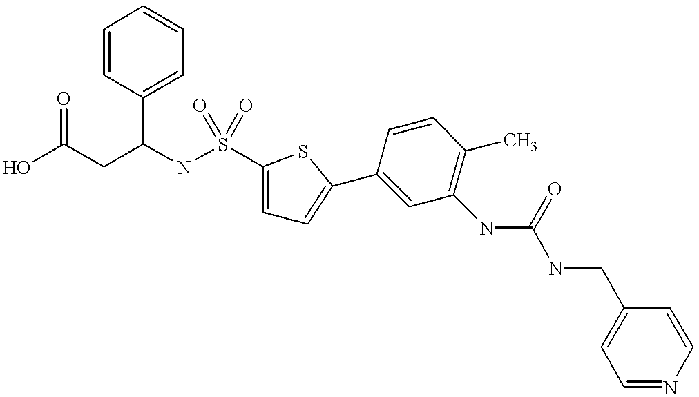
C1=CC(C2=CC=C(S(NC(CC(O)=O)C3=CC=CC=C3)(=O)=O)S2)=CC(NC(NCC2=CC=NC=C2)=O)=C1C
